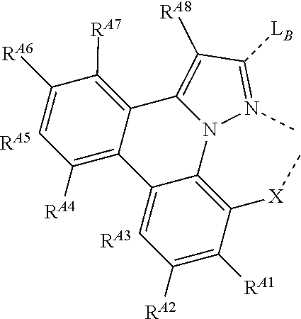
N12N(C)=C([LB])C([RA8])=C1C1=C([RA7])C([RA6])=CC([RA4])=C1C1=CC([RA2])=C([RA1])C([X]C)=C21.[RA5].[RA3]
